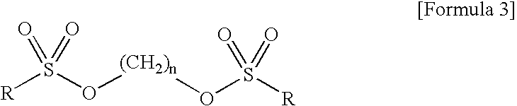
[R]S(O[(CH2)n]OS([R])(=O)=O)(=O)=O
